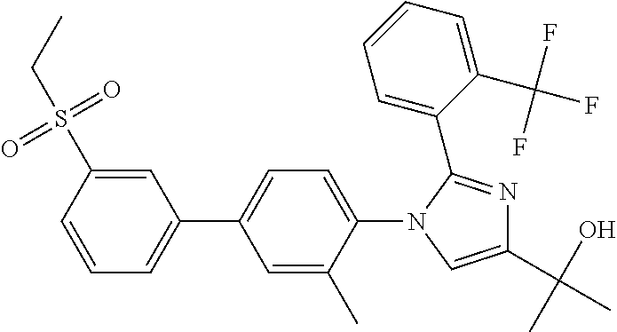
C1=CC(S(CC)(=O)=O)=CC(C2=CC=C(N3C(C4=CC=CC=C4C(F)(F)F)=NC(C(O)(C)C)=C3)C(C)=C2)=C1
